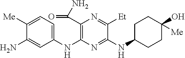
C1(NC2=C(C(N)=O)N=C([Et])C(NC3CCC(O)([Me])CC3)=N2)=CC=C([Me])C(N)=C1
